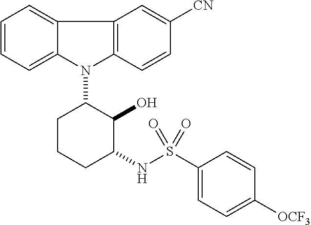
N1(C2CCCC(NS(C3=CC=C([OCF3])C=C3)(=O)=O)C2O)C2=C(C3=CC=CC=C13)C=C([CN])C=C2
